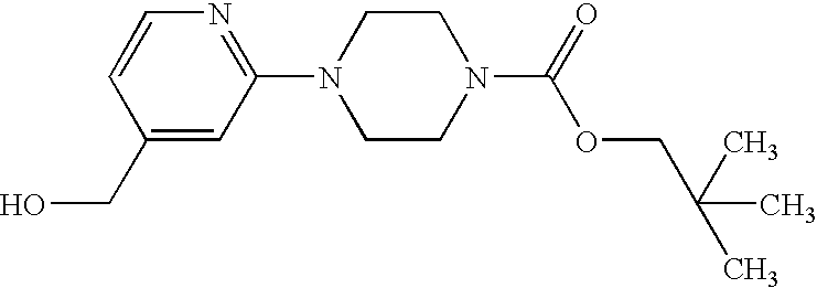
C1(CO)=CC(N2CCN(C(=O)OCC(C)(C)C)CC2)=NC=C1
